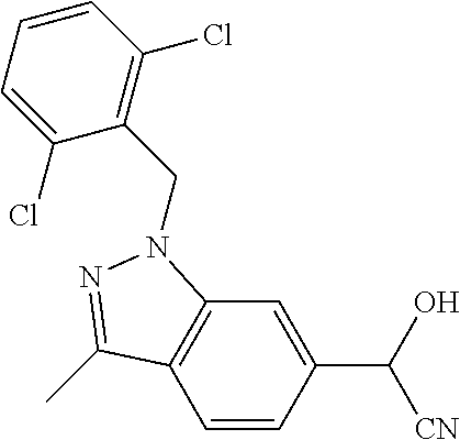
C1=CC(C(O)[CN])=CC2=C1C(C)=NN2CC1=C(Cl)C=CC=C1Cl
